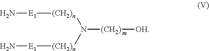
[(CH2)n](N([(CH2)n][E1]N)[(CH2)][OH])[E1]N
